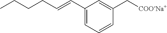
C1(C=CCCCC)=CC=CC(C[COO-Na+])=C1
